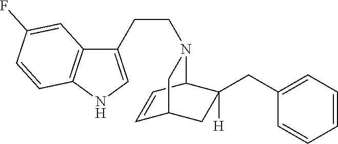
C1(CCN2C3C=CC(CC3(CC3=CC=CC=C3)[H])C2)=CNC2=C1C=C(F)C=C2
